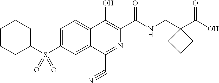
C1CCC(S(C2=CC=C3C(=C2)C(C#N)=NC(C(NCC2(C(O)=O)CCC2)=O)=C3O)(=O)=O)CC1
